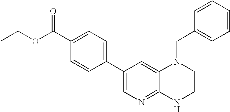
C1(C2=CC=C(C(OCC)=O)C=C2)=CN=C2C(=C1)N(CC1=CC=CC=C1)CCN2
